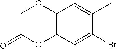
C1(OC)=C(OC=O)C=C(Br)C(C)=C1
